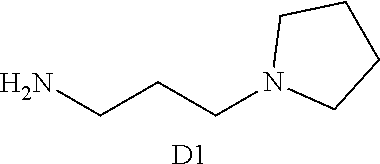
NCCCN1CCCC1.[D1]
